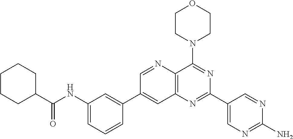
C1(NC(C2CCCCC2)=O)=CC=CC(C2=CC3=C(N=C2)C(N2CCOCC2)=NC(C2=CN=C(N)N=C2)=N3)=C1
